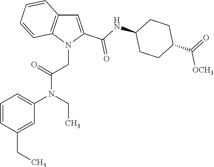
C1=CC(CC)=CC(N(CC)C(=O)CN2C(C(NC3CCC(C(=O)[OCH3])CC3)=O)=CC3=C2C=CC=C3)=C1
